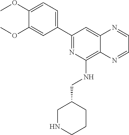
C1(C2=CC=C(OC)C(OC)=C2)=NC(NCC2CNCCC2)=C2C(=C1)N=CC=N2
